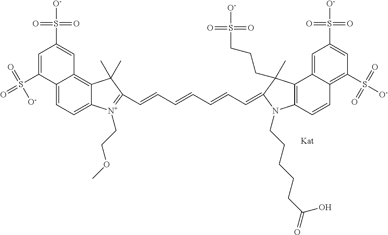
C12=CC=C3C(=C1C=C(S([O-])(=O)=O)C=C2S([O-])(=O)=O)C(C)(C)C(C=CC=CC=CC=C1C(C)(CCCS([O-])(=O)=O)C2=C(N1CCCCCC(=O)O)C=CC1=C(S([O-])(=O)=O)C=C(S([O-])(=O)=O)C=C21)=[N+]3CCOC.[Kat]
